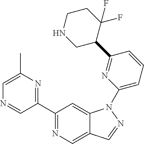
C1(C2=NC(C)=CN=C2)=NC=C2C(=C1)N(C1=CC=CC(C3C(F)(F)CCNC3)=N1)N=C2
